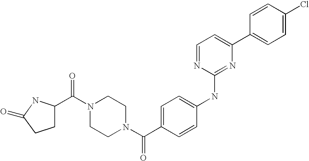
C(N1CCN(C(C2=CC=C(NC3=NC(C4=CC=C(Cl)C=C4)=CC=N3)C=C2)=O)CC1)(=O)C1CCC(=O)N1
